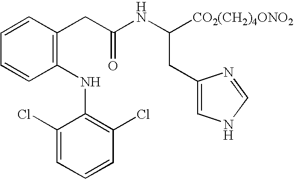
C1(NC2=C(Cl)C=CC=C2Cl)=C(CC(NC(CC2=CNC=N2)[CO2(CH2)4ONO2])=O)C=CC=C1
